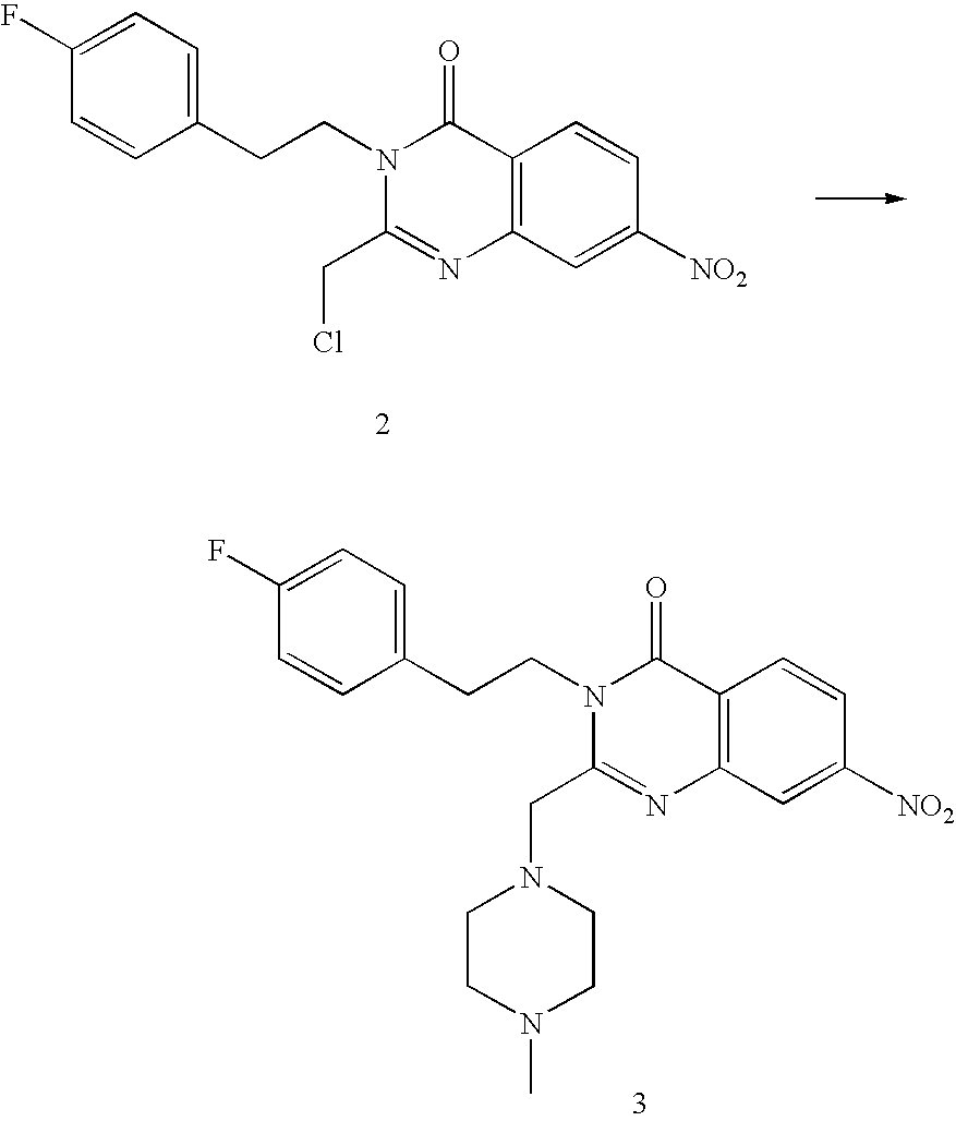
C1(F)=CC=C(CCN2C(=O)C3=C(N=C2CN2CCN(C)CC2)C=C([NO2])C=C3)C=C1.C1(F)=CC=C(CCN2C(=O)C3=C(N=C2CCl)C=C([NO2])C=C3)C=C1
